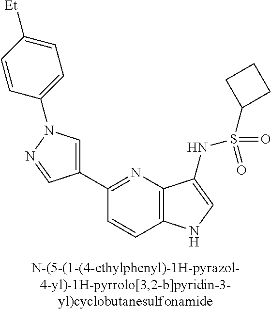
C1(C2=CN(C3=CC=C([Et])C=C3)N=C2)=NC2=C(C=C1)NC=C2NS(=O)(=O)C1CCC1
